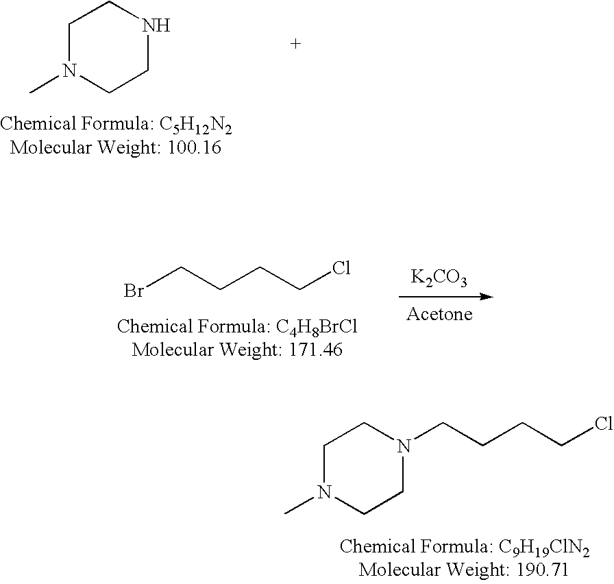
C1N(C)CCN(CCCCCl)C1.C1N(C)CCNC1.BrCCCCCl.[K2CO3]
